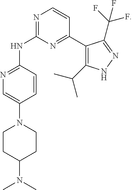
C1(C2=C(C(C)C)NN=C2C(F)(F)F)=NC(NC2=NC=C(N3CCC(N(C)C)CC3)C=C2)=NC=C1
